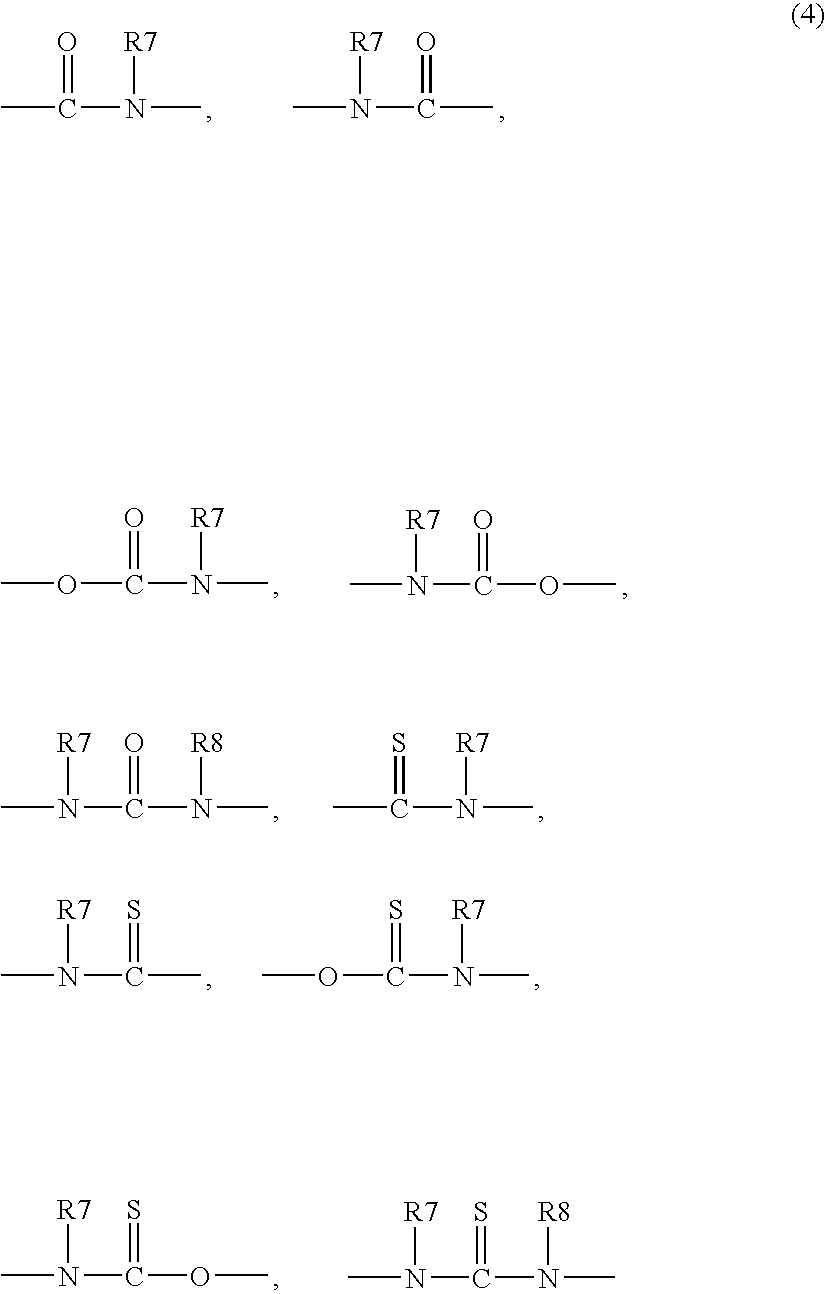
CN(C(C)=O)[R7].CC(N(C)[R7])=O.COC(N(C)[R7])=O.CN(C(OC)=O)[R7].CN(C(N(C)[R8])=O)[R7].CC(N(C)[R7])=S.CN(C(C)=S)[R7].COC(N(C)[R7])=S.CN(C(OC)=S)[R7].CN(C(N(C)[R8])=S)[R7]
